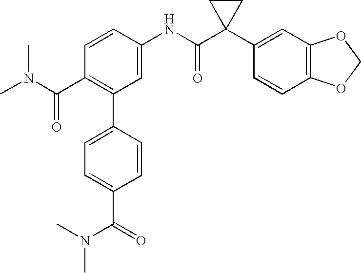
C1(NC(C2(C3=CC4=C(C=C3)OCO4)CC2)=O)=CC(C2=CC=C(C(=O)N(C)C)C=C2)=C(C(=O)N(C)C)C=C1
